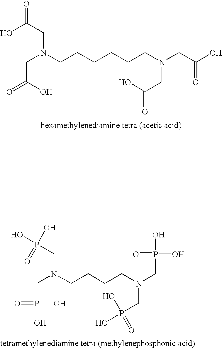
OC(CN(CCCCCCN(CC(O)=O)CC(=O)O)CC(=O)O)=O.OP(=O)(O)CN(CCCCN(CP(=O)(O)O)CP(O)(O)=O)CP(O)(=O)O
